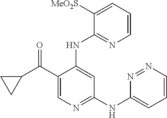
C1(C(C2CC2)=O)=CN=C(NC2=CC=CN=N2)C=C1NC1=NC=CC=C1[MeO2S]
